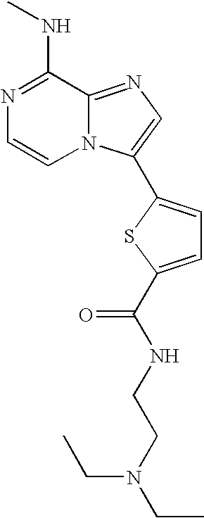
N1=C(NC)C2=NC=C(C3=CC=C(C(NCCN(CC)CC)=O)S3)N2C=C1
